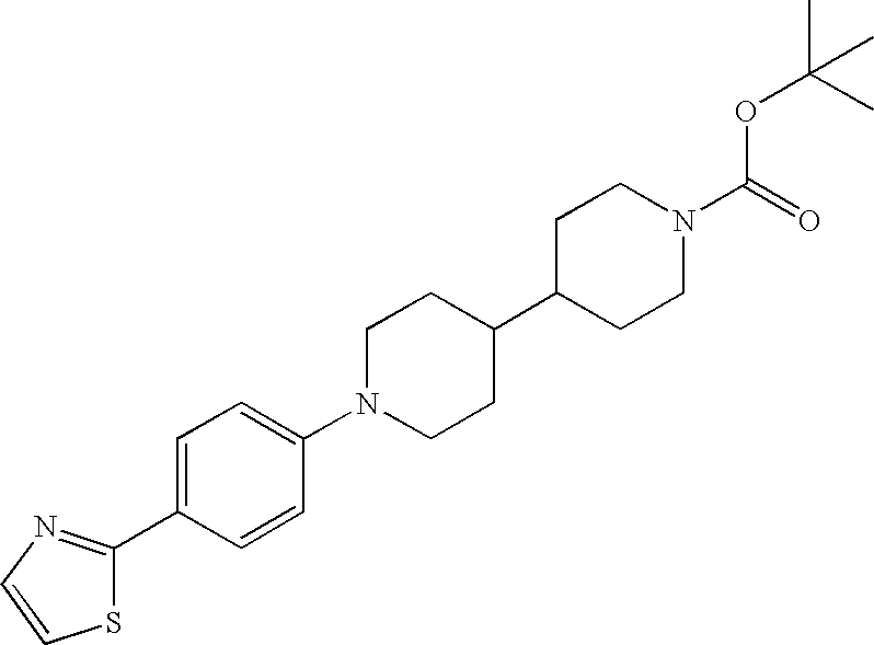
C1=C(C2=NC=CS2)C=CC(N2CCC(C3CCN(C(=O)OC(C)(C)C)CC3)CC2)=C1
